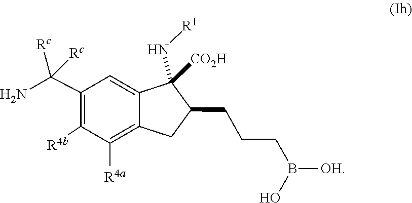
B([OH])(CCCC1CC2=C([R4a])C([R4b])=C(C(N)([Rc])[Rc])C=C2C1([CO2H])N[R1])O
